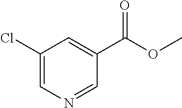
C1(Cl)=CN=CC(C(OC)=O)=C1
